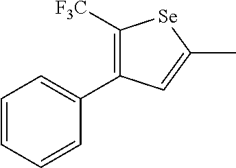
C1=CC=CC(C2=C([F3C])[Se]C(C)=C2)=C1
